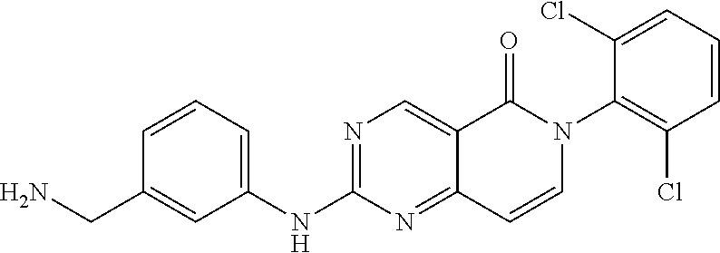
C1=CC=C(NC2=NC=C3C(=N2)C=CN(C2=C(Cl)C=CC=C2Cl)C3=O)C=C1CN
